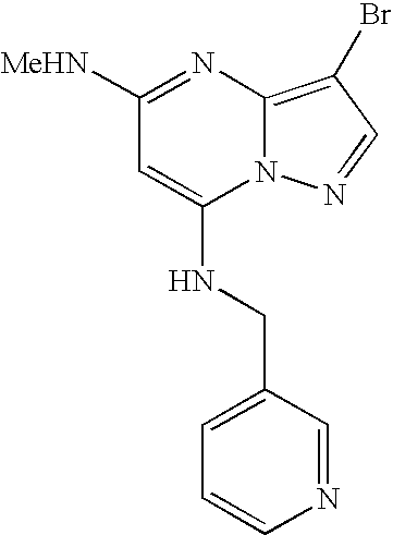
[MeHN]C1=NC2=C(Br)C=NN2C(NCC2=CC=CN=C2)=C1
